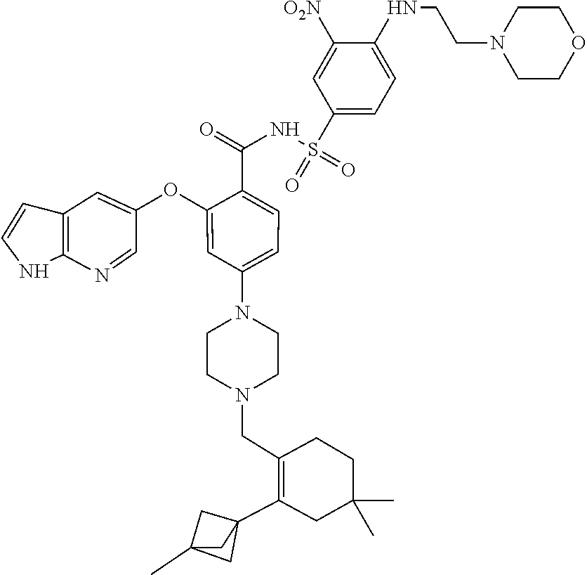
C12=C(N=CC(OC3=CC(N4CCN(CC5=C(C67CC(C)(C6)C7)CC(C)(C)CC5)CC4)=CC=C3C(=O)NS(C3=CC=C(NCCN4CCOCC4)C([O2N])=C3)(=O)=O)=C1)NC=C2
